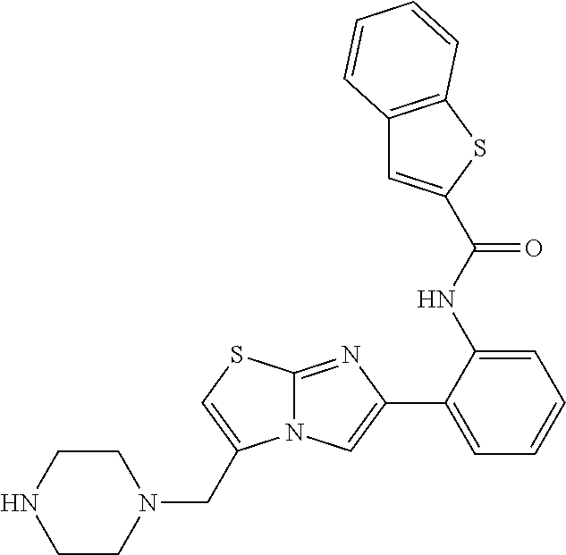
C1(NC(=O)C2=CC3=C(S2)C=CC=C3)=CC=CC=C1C1=CN2C(=N1)SC=C2CN1CCNCC1
